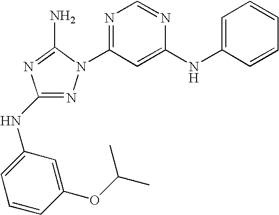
N1=C(NC2=CC=CC(OC(C)C)=C2)N=C(N)N1C1=NC=NC(NC2=CC=CC=C2)=C1
